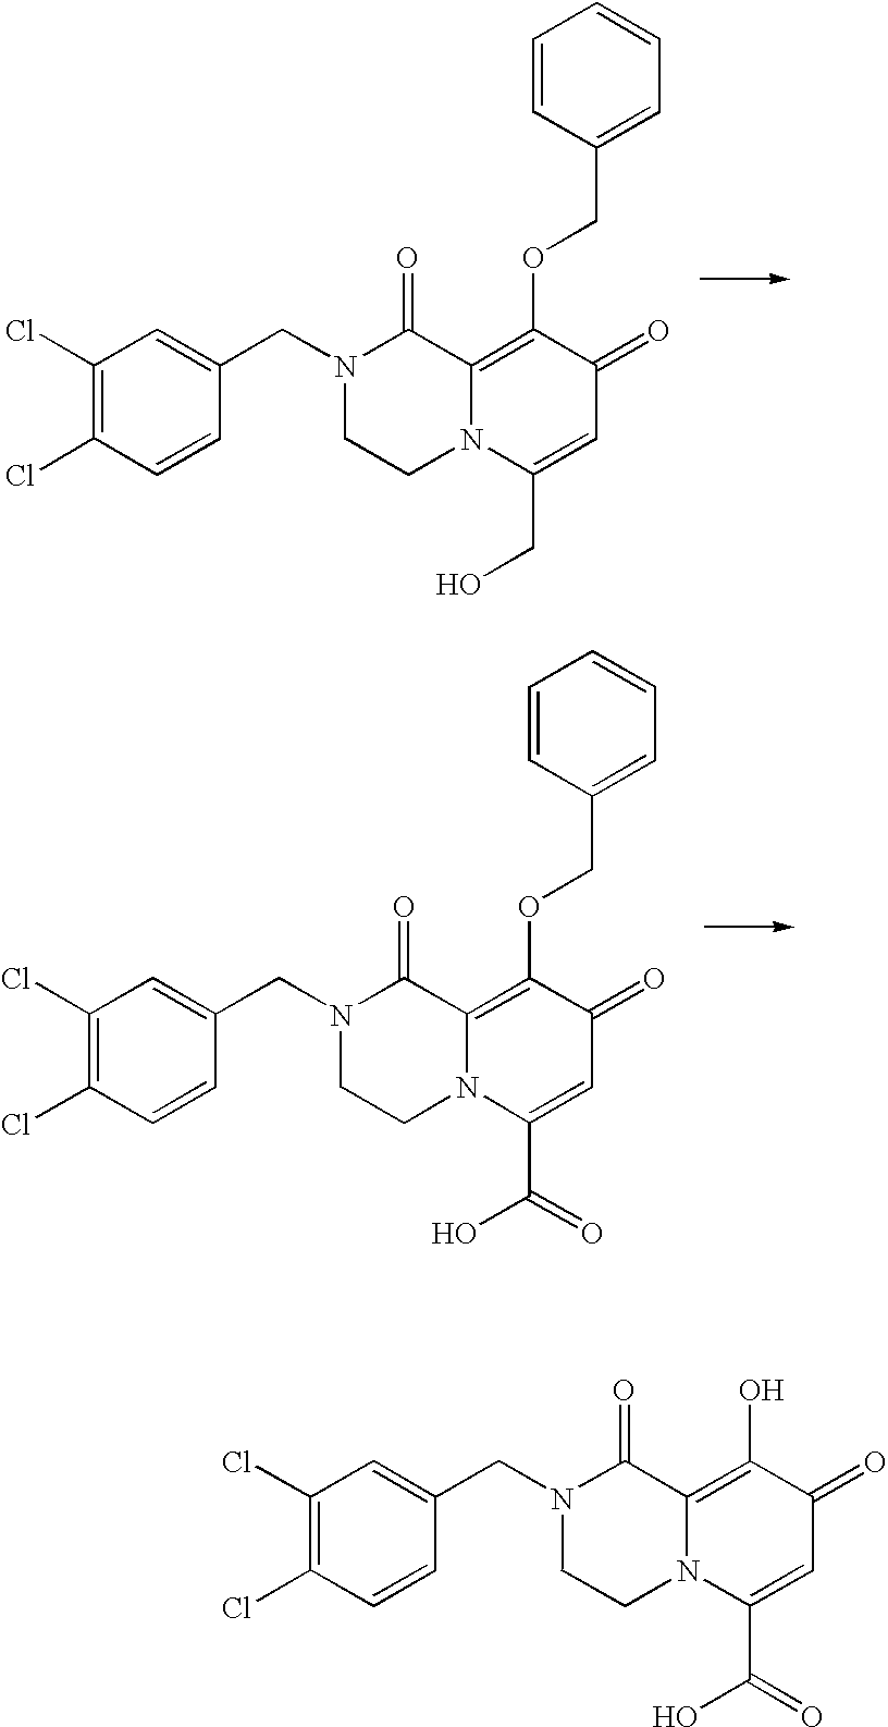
OC1=C2N(C(C(=O)O)=CC1=O)CCN(CC1=CC(Cl)=C(Cl)C=C1)C2=O.C1=CC(COC2=C3N(C(CO)=CC2=O)CCN(CC2=CC(Cl)=C(Cl)C=C2)C3=O)=CC=C1.C1=CC(COC2=C3N(C(C(O)=O)=CC2=O)CCN(CC2=CC(Cl)=C(Cl)C=C2)C3=O)=CC=C1
